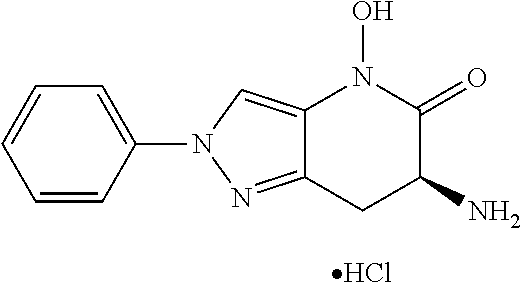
Cl.C1=CC(N2N=C3C(=C2)N(O)C(=O)C(N)C3)=CC=C1
